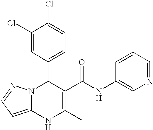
C1(Cl)=CC(C2N3C(=CC=N3)NC(C)=C2C(NC2=CN=CC=C2)=O)=CC=C1Cl
